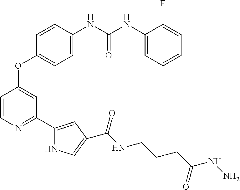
C(=O)(NC1=CC=C(OC2=CC(C3=CC(C(NCCCC(NN)=O)=O)=CN3)=NC=C2)C=C1)NC1=CC(C)=CC=C1F
